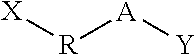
[X][R][A][Y]
